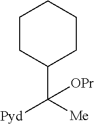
C1(C([Me])([Pyd])[OPr])CCCCC1
